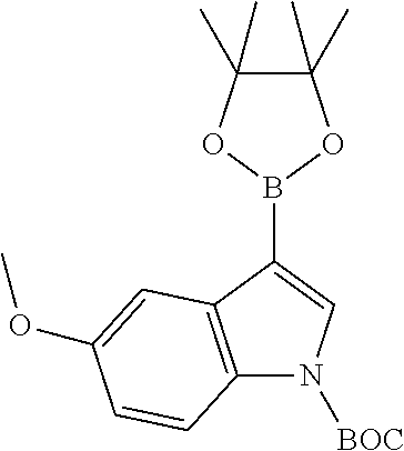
C1(C)(C)C(C)(C)OB(C2=CN([BOC])C3=C2C=C(OC)C=C3)O1
